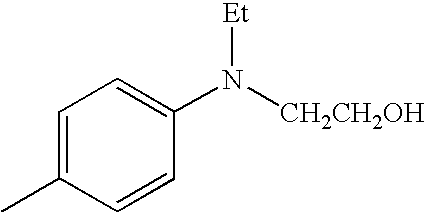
CC1=CC=C(N([Et])[CH2CH2OH])C=C1
